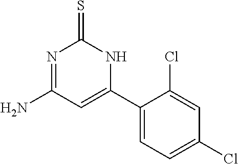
C1(C2=CC(N)=NC(=S)N2)=CC=C(Cl)C=C1Cl
